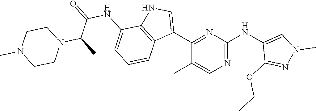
N1=C(NC2=CN(C)N=C2OCC)N=C(C2=CNC3=C2C=CC=C3NC(=O)C(C)N2CCN(C)CC2)C(C)=C1
